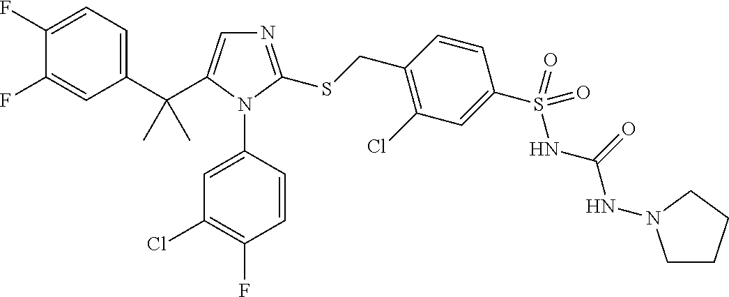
C1(C(C2=CN=C(SCC3=C(Cl)C=C(S(NC(NN4CCCC4)=O)(=O)=O)C=C3)N2C2=CC(Cl)=C(F)C=C2)(C)C)=CC=C(F)C(F)=C1
